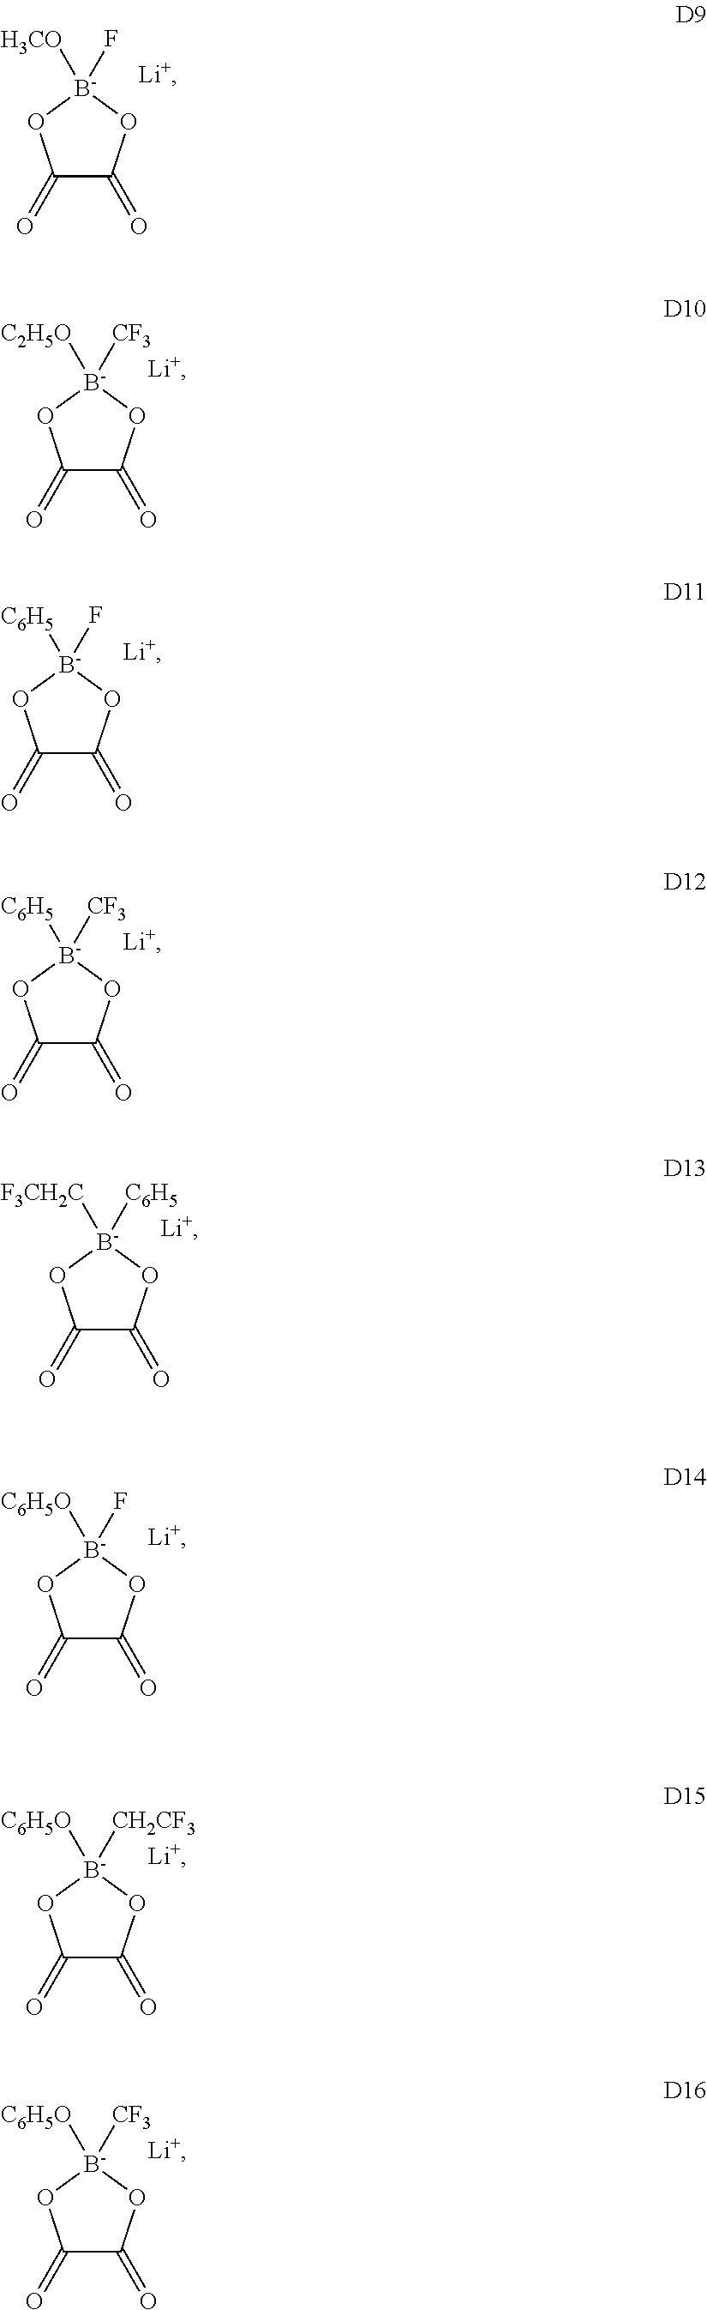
C1(=O)C(=O)O[B-](F)([H3CO])O1.C1(=O)C(=O)O[B-]([CF3])([C2H5O])O1.C1(=O)C(=O)O[B-](F)([C6H5])O1.C1(=O)C(=O)O[B-]([CF3])([C6H5])O1.C1(=O)C(=O)O[B-]([C6H5])([F3CH2C])O1.C1(=O)C(=O)O[B-](F)([C6H5O])O1.C1(=O)C(=O)O[B-]([CH2CF3])([C6H5O])O1.C1(=O)C(=O)O[B-]([CF3])([C6H5O])O1
